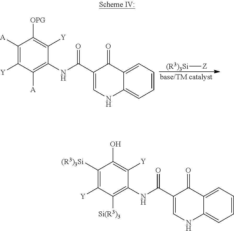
C1([(R3)3Si])=C([Y])C([Si(R3)3])=C(NC(C2=CNC3=CC=CC=C3C2=O)=O)C([Y])=C1O.C1([A])=C([Y])C([A])=C(NC(C2=CNC3=CC=CC=C3C2=O)=O)C([Y])=C1[OPG].[(R3)3Si][Z]
